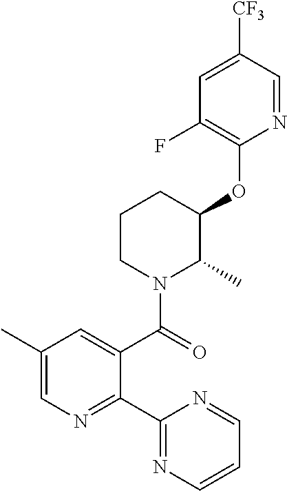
C1(C(N2C(C)C(OC3=C(F)C=C([CF3])C=N3)CCC2)=O)=CC(C)=CN=C1C1=NC=CC=N1
